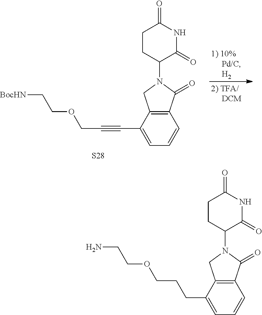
C1CC(N2CC3=C(C2=O)C=CC=C3C#CCOCC[BocHN])C(=O)NC1=O.[S28].C1CC(N2CC3=C(C2=O)C=CC=C3CCCOCCN)C(=O)NC1=O
